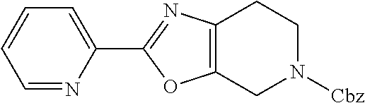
C1=NC(C2=NC3=C(O2)CN([Cbz])CC3)=CC=C1
